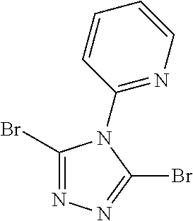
C1(Br)=NN=C(Br)N1C1=NC=CC=C1
